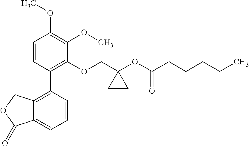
C1=CC(C2=C3C(=CC=C2)C(=O)OC3)=C(OCC2(OC(CCCCC)=O)CC2)C(OC)=C1OC
